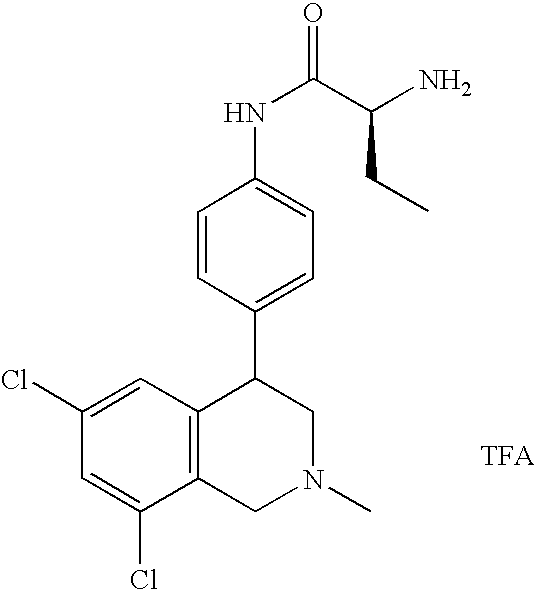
C1(Cl)=CC(Cl)=CC2=C1CN(C)CC2C1=CC=C(NC(C(N)CC)=O)C=C1
